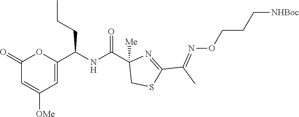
C1(=O)C=C([OMe])C=C(C(NC(C2([Me])CSC(C(C)=NOCCC[NHBoc])=N2)=O)CCC)O1
